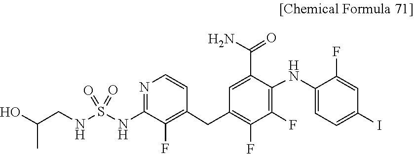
S(=O)(=O)(NC1=NC=CC(CC2=C(F)C(F)=C(NC3=CC=C(I)C=C3F)C(C(N)=O)=C2)=C1F)NCC(O)C
